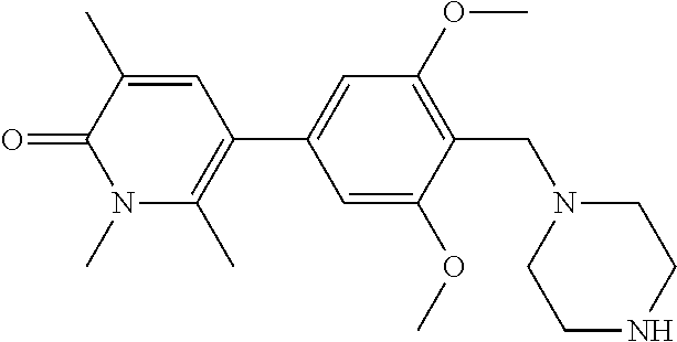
C1=C(OC)C(CN2CCNCC2)=C(OC)C=C1C1=C(C)N(C)C(=O)C(C)=C1
